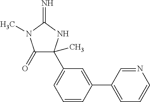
C1(C2(C)C(=O)N(C)C(=N)N2)=CC=CC(C2=CC=CN=C2)=C1
